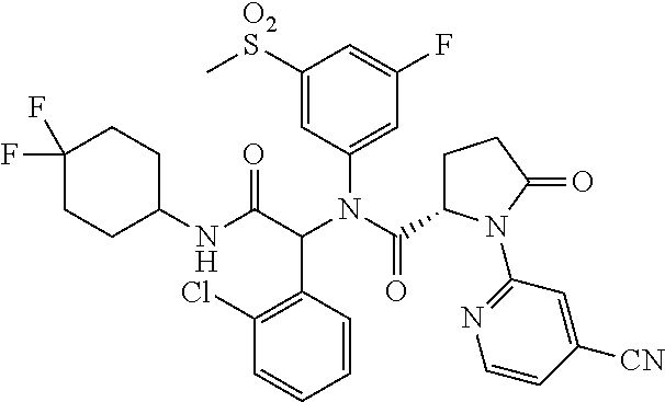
C1([O2S]C)=CC(N(C(C2CCC(=O)N2C2=NC=CC([CN])=C2)=O)C(C(NC2CCC(F)(F)CC2)=O)C2=C(Cl)C=CC=C2)=CC(F)=C1
